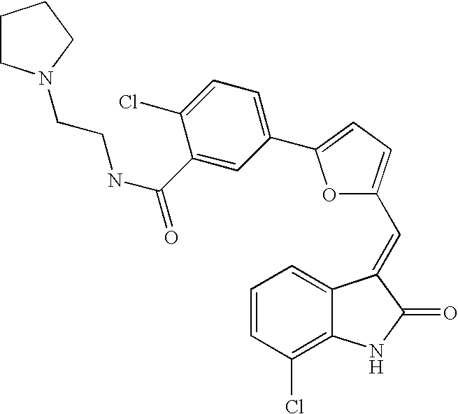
C1=CC(Cl)=C2C(=C1)C(=CC1=CC=C(C3=CC=C(Cl)C(C(NCCN4CCCC4)=O)=C3)O1)C(=O)N2
